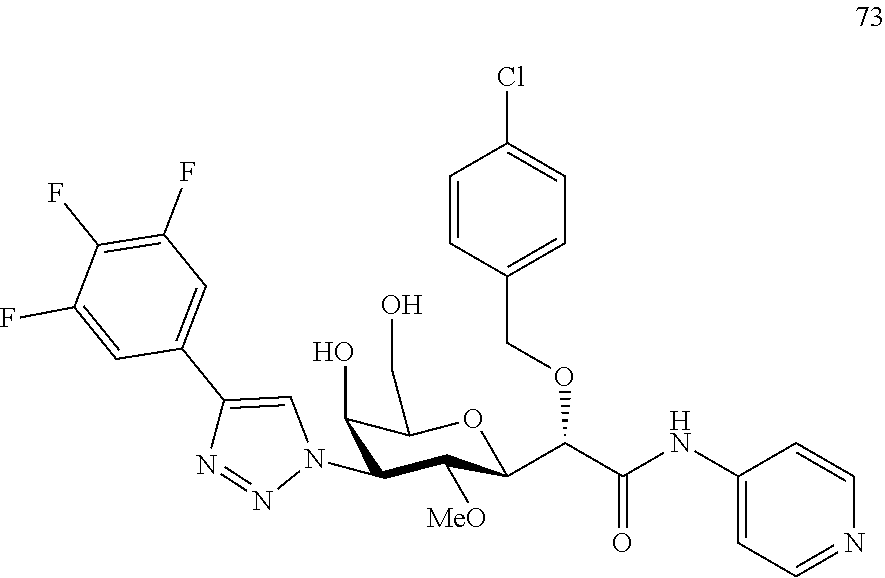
C1(O)C(N2C=C(C3=CC(F)=C(F)C(F)=C3)N=N2)C([MeO])C(C(C(NC2=CC=NC=C2)=O)OCC2=CC=C(Cl)C=C2)OC1CO
